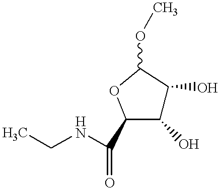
C1(O)C(O)C(OC)OC1C(NCC)=O
